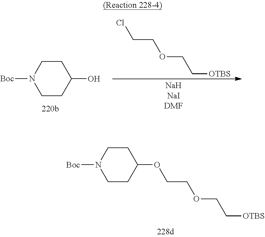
C(COCC[OTBS])OC1CCN([Boc])CC1.C1CC(O)CCN1[Boc].ClCCOCC[OTBS]
